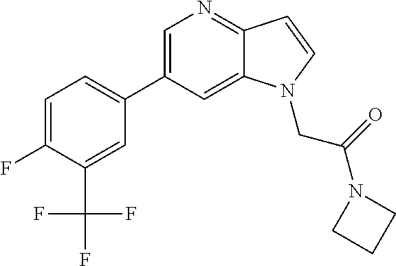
C1=C(C2=CC=C(F)C(C(F)(F)F)=C2)C=C2C(=N1)C=CN2CC(N1CCC1)=O
